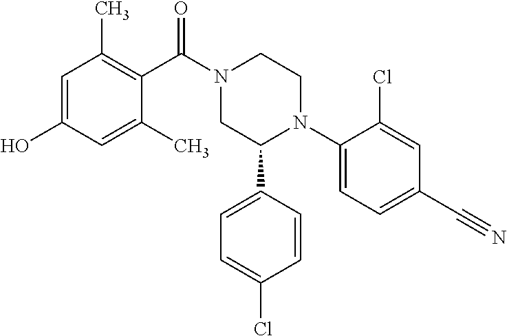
C1(C(N2CC(C3=CC=C(Cl)C=C3)N(C3=CC=C(C#N)C=C3Cl)CC2)=O)=C(C)C=C(O)C=C1C
